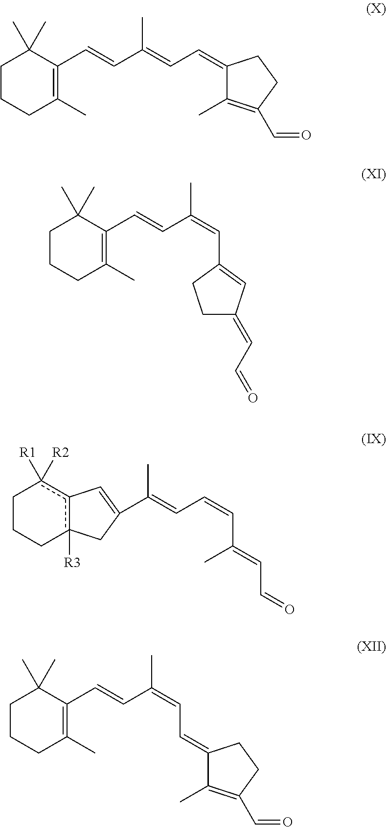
C1CCC(C)=C(C=CC(=CC=C2C(C)=C(C=O)CC2)C)C1(C)C.C1CCc2([R3])c(c1([R1])[R2])C=C(C(=CC=CC(=CC=O)C)C)C2.C1CCC(C)=C(C=CC(=CC2=CC(=CC=O)CC2)C)C1(C)C.C1CCC(C)=C(C=CC(=CC=C2C(C)=C(C=O)CC2)C)C1(C)C
